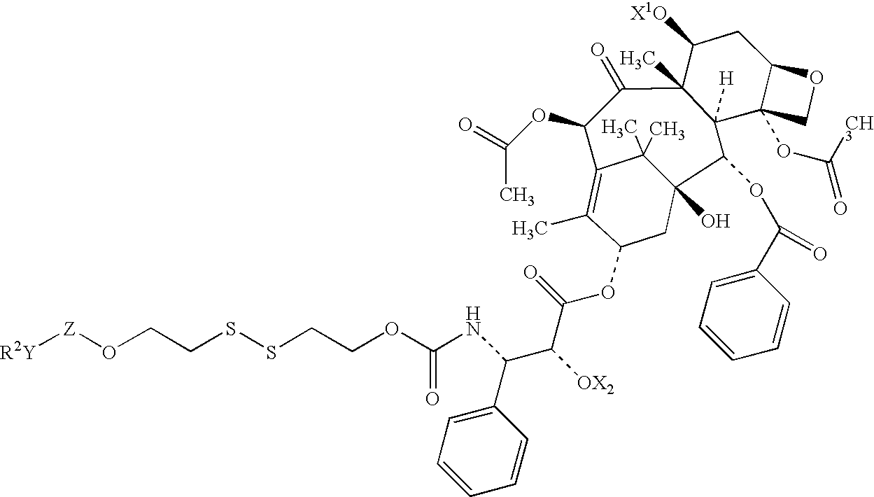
C1(OC(C)=O)C(=O)C2(C)C([H])(C3(OC(C)=O)C(CC2[X1O])OC3)C(OC(=O)C2=CC=CC=C2)C2(O)CC(OC(C([OX2])C(NC(OCCSSCCO[Z][R2Y])=O)C3=CC=CC=C3)=O)C(C)=C1C2(C)C
